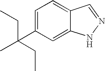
C1(C(C)(CC)CC)=CC=C2C(=C1)NN=C2
